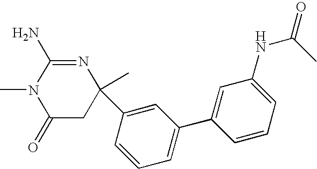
C1(=O)CC(C)(C2=CC(C3=CC(NC(=O)C)=CC=C3)=CC=C2)N=C(N)N1C
